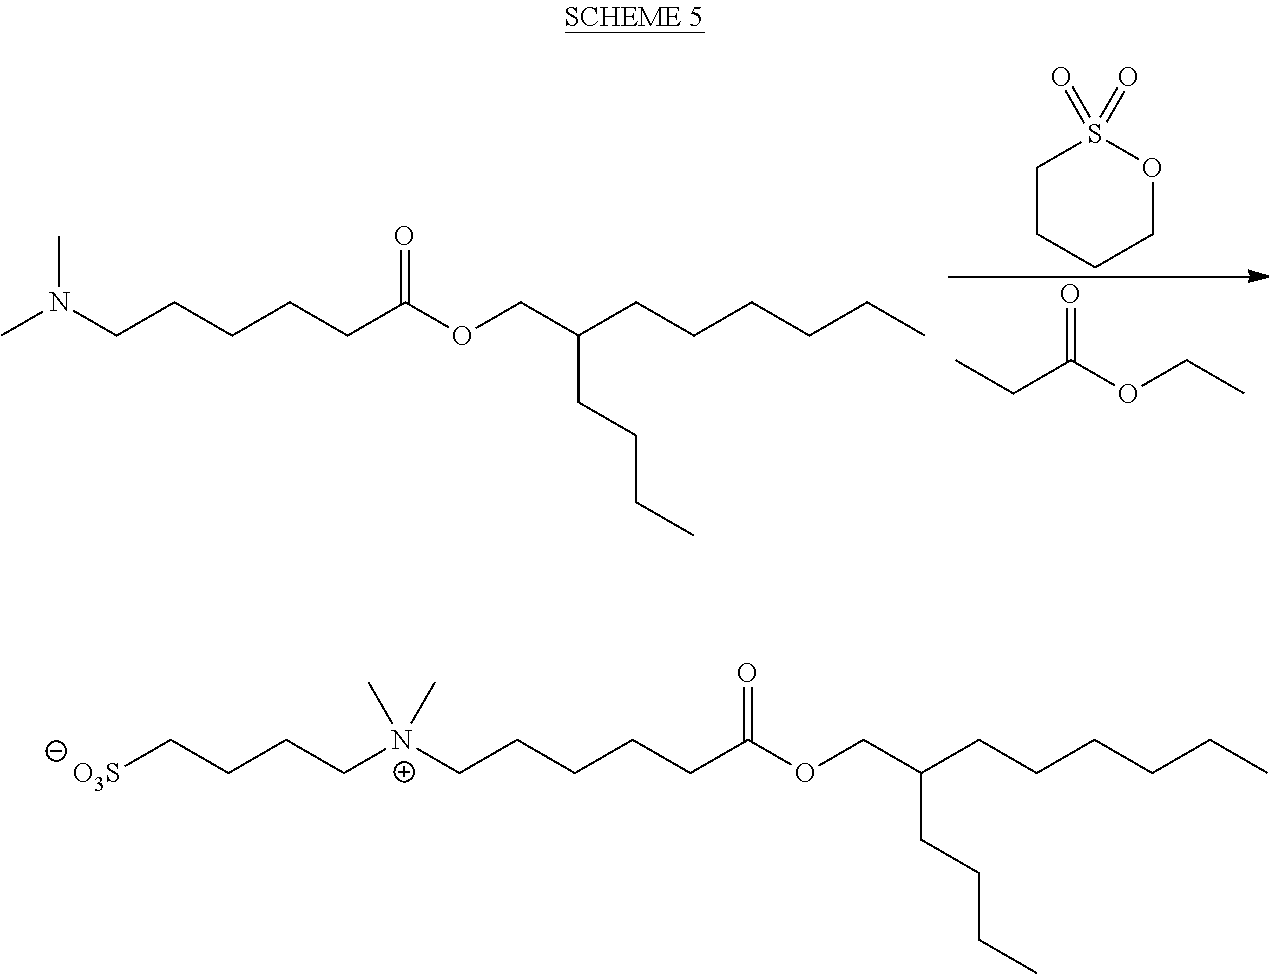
C1CCCOS1(=O)=O.CCC(OCC)=O.CN(CCCCCC(OCC(CCCCCC)CCCC)=O)C.C([N+](CCCCCC(OCC(CCCCCC)CCCC)=O)(C)C)CCC[O3S]
